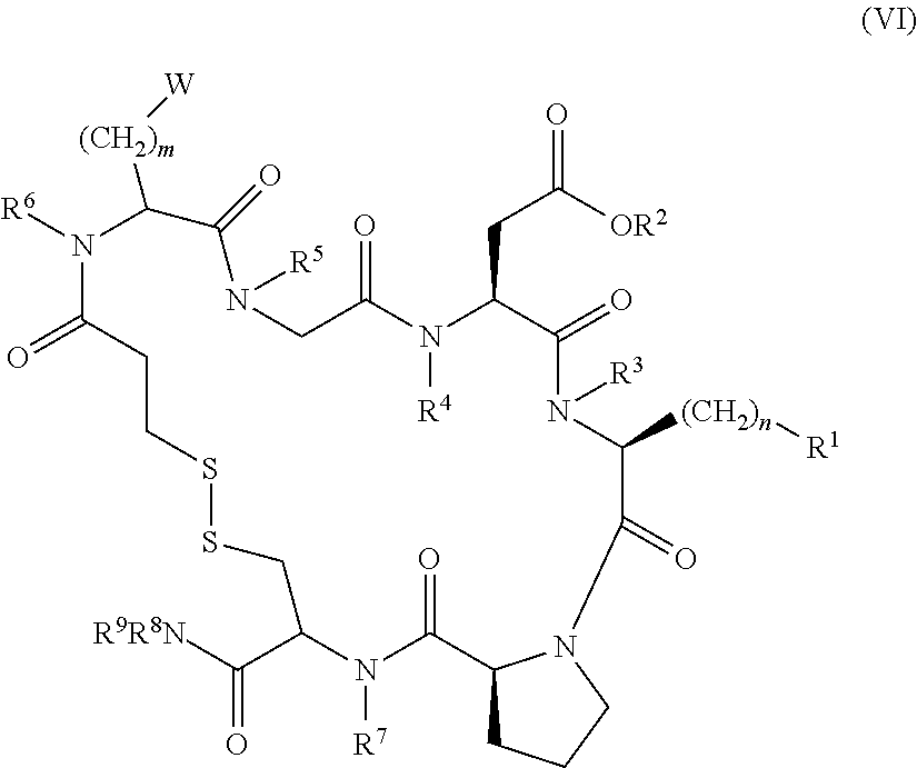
[R6]N1C([(CH2)m][W])C(=O)N([R5])CC(=O)N([R4])C(CC([OR2])=O)C(=O)N([R3])C([(CH2)n][R1])C(=O)N2C(C(=O)N([R7])C(C([R9R8N])=O)CSSCCC1=O)CCC2
